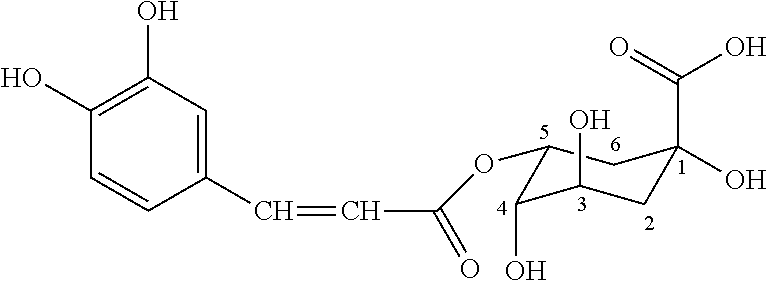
C1(OC(=O)C=CC2=CC(O)=C(O)C=C2)C(O)C(O)CC(O)(C(=O)O)C1
